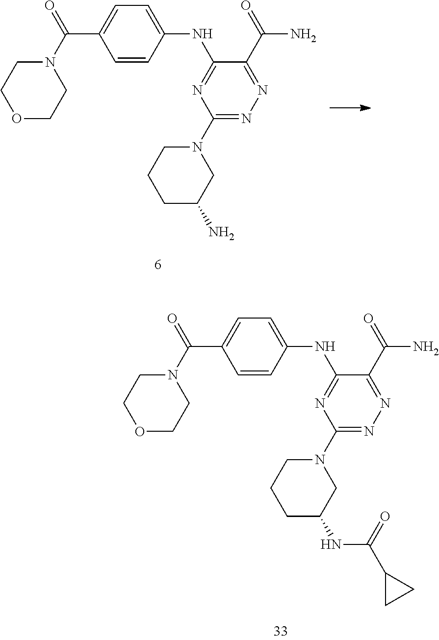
O1CCN(C(=O)C2=CC=C(NC3=NC(N4CCCC(N)C4)=NN=C3C(N)=O)C=C2)CC1.O1CCN(C(=O)C2=CC=C(NC3=NC(N4CCCC(NC(=O)C5CC5)C4)=NN=C3C(N)=O)C=C2)CC1
